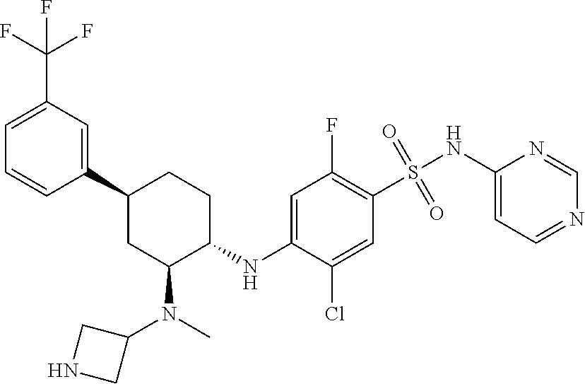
C1=CC(C2CC(N(C)C3CNC3)C(NC3=CC(F)=C(S(=O)(=O)NC4=CC=NC=N4)C=C3Cl)CC2)=CC(C(F)(F)F)=C1
